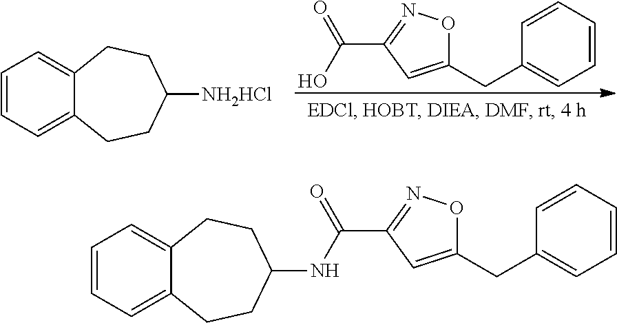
C1=CC=CC(CC2=CC(C(O)=O)=NO2)=C1.C1=CC=C2C(=C1)CCC([NH2HCl])CC2.C1=CC=C2C(=C1)CCC(NC(=O)C1=NOC(CC3=CC=CC=C3)=C1)CC2
